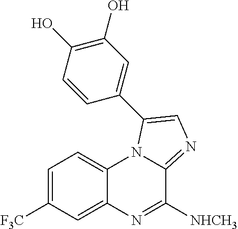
C1=C([F3C])C=C2C(=C1)N1C(=NC=C1C1=CC(O)=C(O)C=C1)C([NHCH3])=N2
